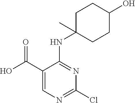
C1(C(O)=O)=CN=C(Cl)N=C1NC1(C)CCC(O)CC1
